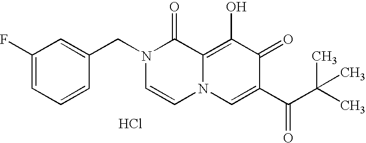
C1=C(CN2C=CN3C(=C(O)C(=O)C(C(C(C)(C)C)=O)=C3)C2=O)C=CC=C1F.Cl
